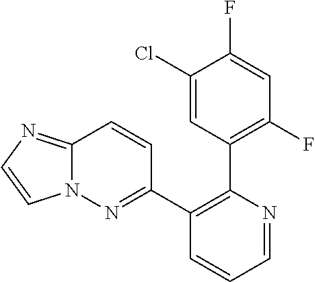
C1(Cl)=CC(C2=C(C3=NN4C(=NC=C4)C=C3)C=CC=N2)=C(F)C=C1F
